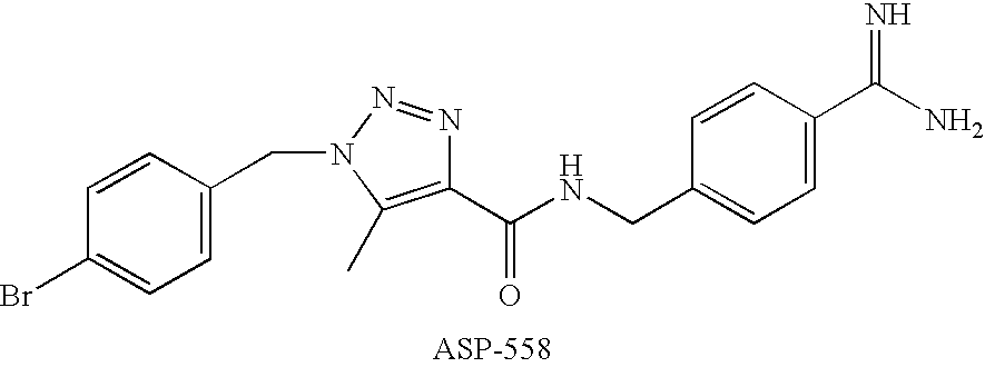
C1=C(CN2N=NC(C(NCC3=CC=C(C(N)=N)C=C3)=O)=C2C)C=CC(Br)=C1
